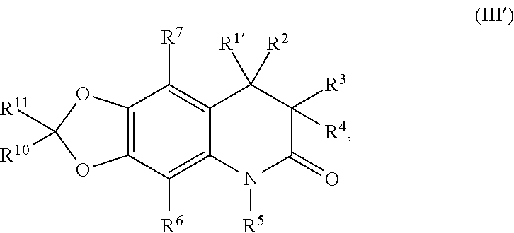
C12=C(C([R7])=C3C(=C1[R6])N([R5])C(=O)C([R3])([R4])C3([R1])[R2])OC([R11])([R10])O2
